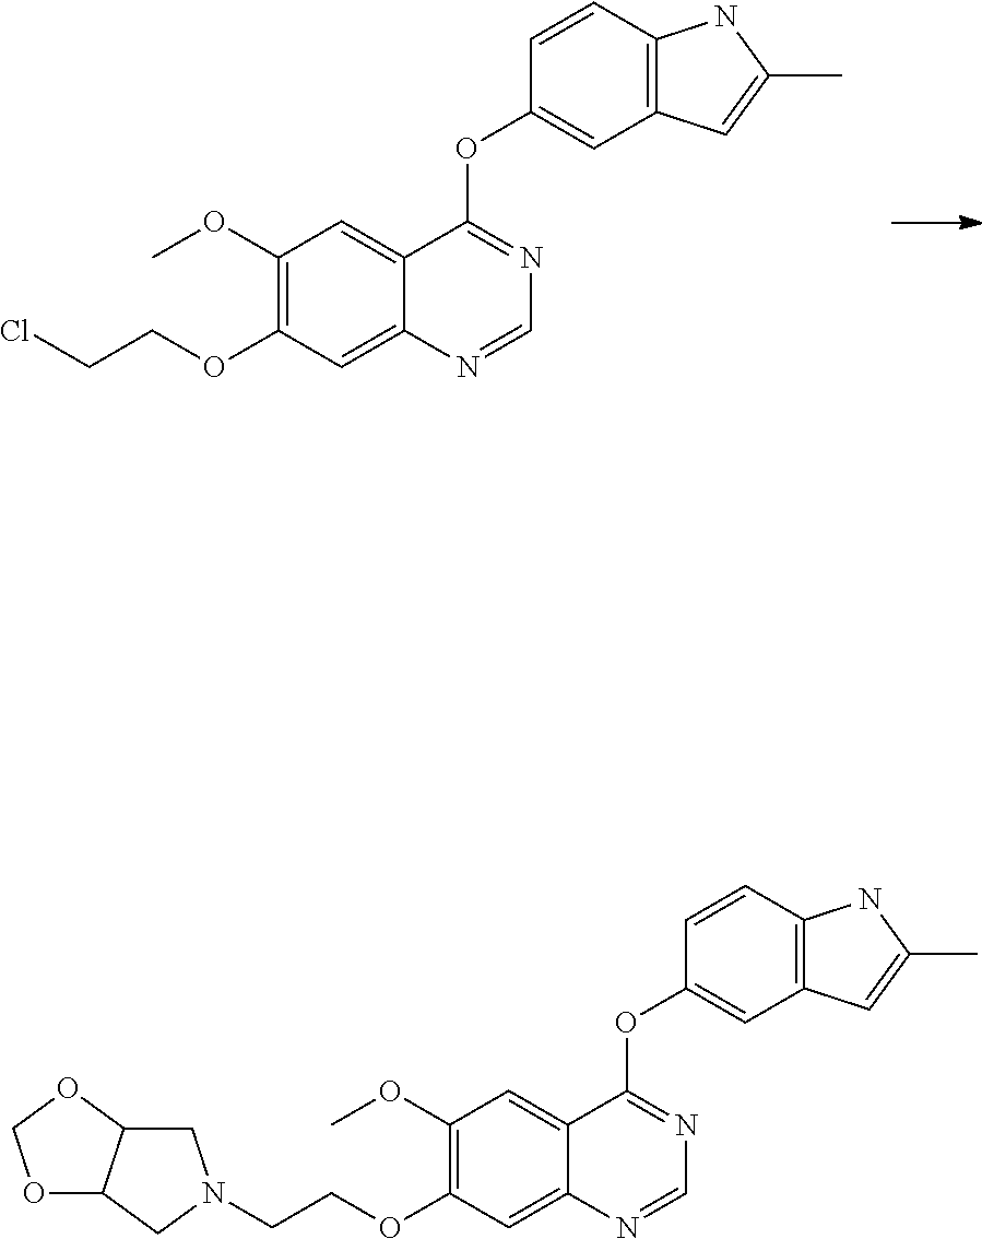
C(OC1=C(OC)C=C2C(=C1)N=CN=C2OC1=CC2=C(C=C1)NC(C)=C2)CCl.C(OC1=C(OC)C=C2C(=C1)N=CN=C2OC1=CC2=C(C=C1)NC(C)=C2)CN1CC2OCOC2C1
